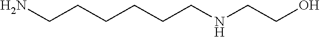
NCCCCCCNCCO
